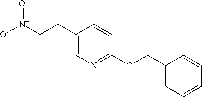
C1(CC[N+]([O-])=O)=CN=C(OCC2=CC=CC=C2)C=C1
